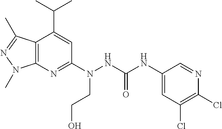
C12=C(N=C(N(CCO)NC(NC3=CC(Cl)=C(Cl)N=C3)=O)C=C1C(C)C)N(C)N=C2C
